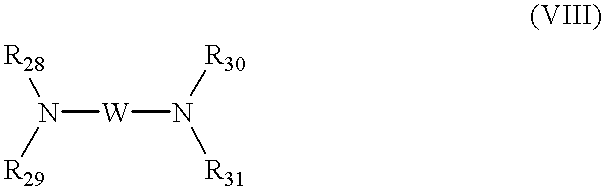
N([W]N([R31])[R30])([R28])[R29]
